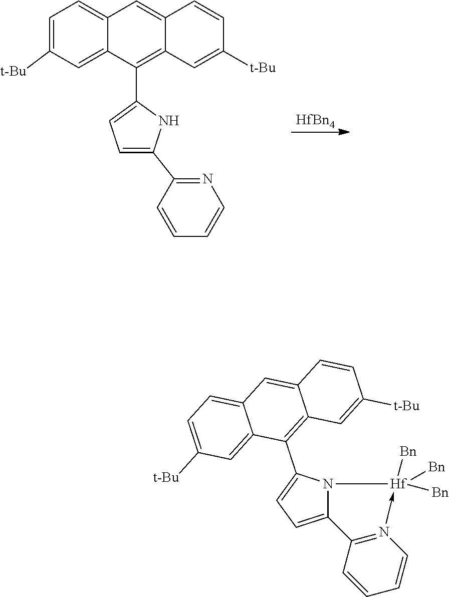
C12=CC([t-Bu])=CC=C1C=C1C=CC([t-Bu])=CC1=C2C1=CC=C(C2=NC=CC=C2)N1.[HfBn4].C12=CC=C(C3=C4C(=CC5=CC=C([t-Bu])C=C35)C=CC([t-Bu])=C4)N1[Hf]([Bn])([Bn])([Bn])-N1=C2C=CC=C1
